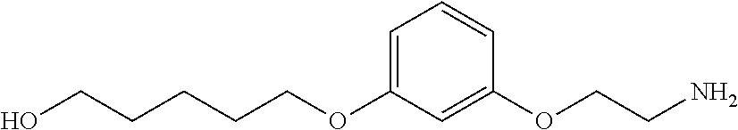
O(C1=CC=CC(OCCN)=C1)CCCCCO
